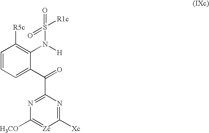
C1=CC=C(C(=O)C2=NC([H3CO])=[Zc]C([Xc])=N2)C(N([H])S(=O)(=O)[R1c])=C1[R5c]
